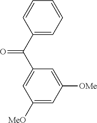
C1(C(=O)C2=CC([MeO])=CC([OMe])=C2)=CC=CC=C1
